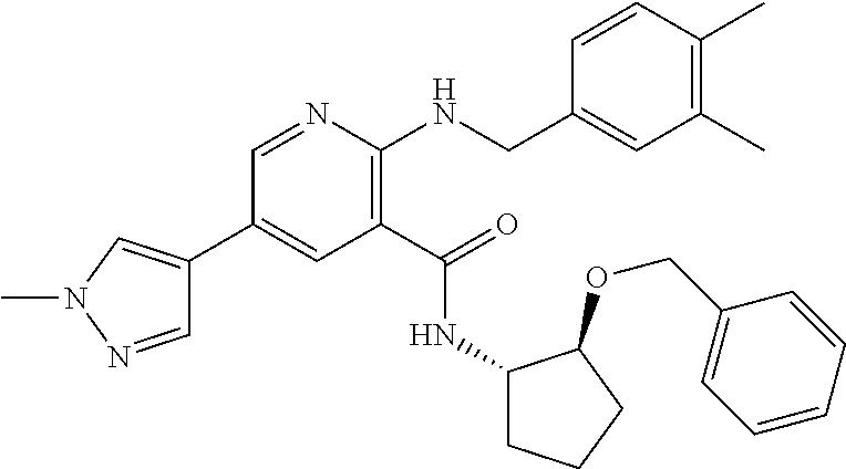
C1(C2=CN(C)N=C2)=CC(C(=O)NC2CCCC2OCC2=CC=CC=C2)=C(NCC2=CC(C)=C(C)C=C2)N=C1
